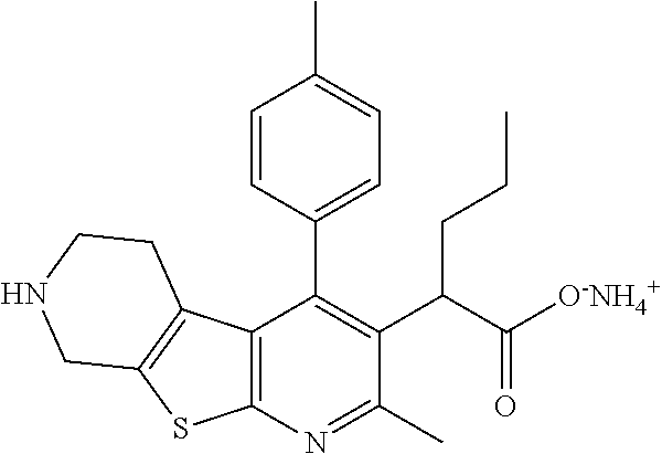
C12=C(N=C(C)C(C(C([O-NH4+])=O)CCC)=C1C1=CC=C(C)C=C1)SC1=C2CCNC1
